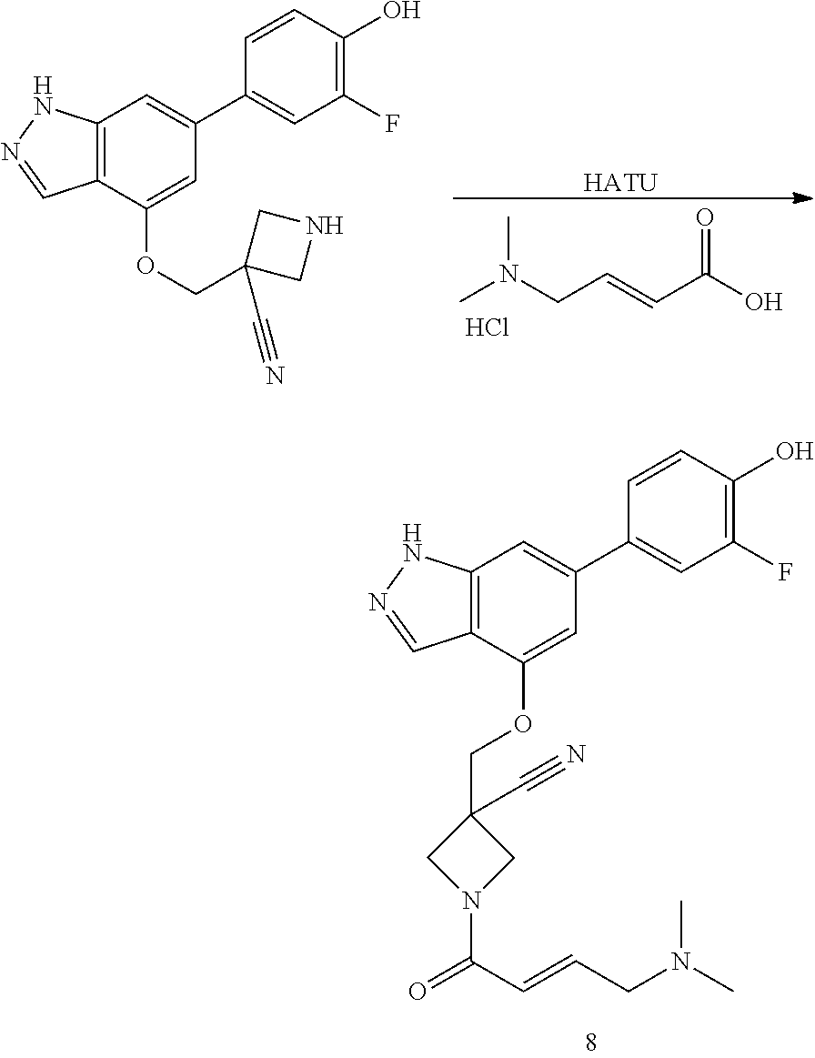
C12=C(C(OCC3(C#N)CN(C(=O)C=CCN(C)C)C3)=CC(C3=CC(F)=C(O)C=C3)=C1)C=NN2.[HATU].CN(CC=CC(O)=O)C.C12=C(C(OCC3(C#N)CNC3)=CC(C3=CC(F)=C(O)C=C3)=C1)C=NN2.Cl
